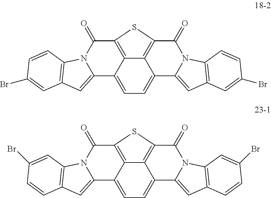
C12=C3C(=O)N4C(=CC5=C4C=CC(Br)=C5)C1=CC=C1C2=C(C(=O)N2C1=CC1=C2C=CC(Br)=C1)S3.C12=C3C(=O)N4C(=CC5=C4C=C(Br)C=C5)C1=CC=C1C2=C(C(=O)N2C1=CC1=C2C=C(Br)C=C1)S3
